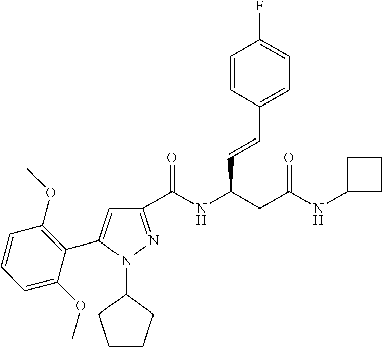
C1(C(NC(CC(NC2CCC2)=O)C=CC2=CC=C(F)C=C2)=O)=NN(C2CCCC2)C(C2=C(OC)C=CC=C2OC)=C1
